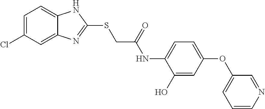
C1=C(Cl)C=C2C(=C1)NC(SCC(NC1=CC=C(OC3=CC=CN=C3)C=C1O)=O)=N2
